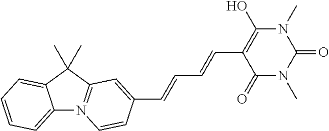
C12=CC=CC=C1C(C)(C)C1=N2C=CC(C=CC=CC2=C(O)N(C)C(=O)N(C)C2=O)=C1
